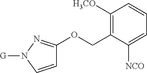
C1([H3CO])=C(COC2=NN([G])C=C2)C([NCO])=CC=C1
